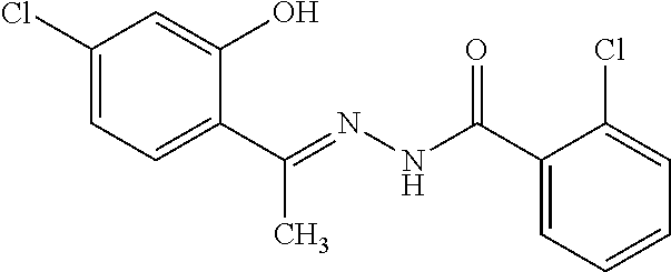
C1(Cl)=CC=C(C(=NNC(C2=CC=CC=C2Cl)=O)C)C(O)=C1
